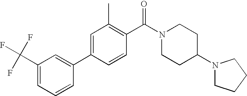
C(C1=CC=CC(C2=CC(C)=C(C(N3CCC(N4CCCC4)CC3)=O)C=C2)=C1)(F)(F)F
